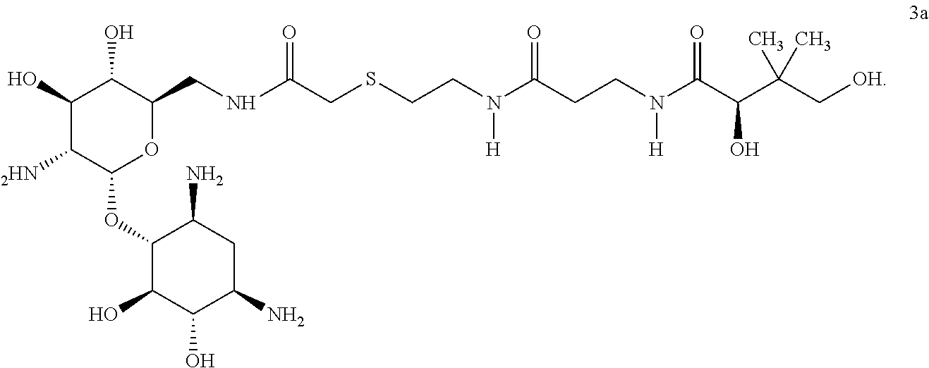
C1(O)C([2HN])C(OC2C(O)C(O)C(N)CC2N)OC(CNC(CSCCN(C(CCN(C(C(C(C[OH])(C)C)O)=O)[H])=O)[H])=O)C1O
